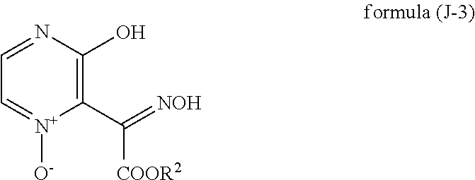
N1=CC=[N+]([O-])C(C(=[NOH])[COOR2])=C1O
